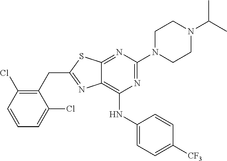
N1=C(N2CCN(C(C)C)CC2)N=C2C(=C1NC1=CC=C([CF3])C=C1)N=C(CC1=C(Cl)C=CC=C1Cl)S2
